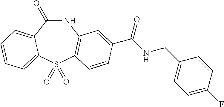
C1(=O)NC2=C(S(=O)(=O)C3=CC=CC=C13)C=CC(C(NCC1=CC=C(F)C=C1)=O)=C2
